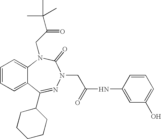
C1=CC=C2C(=C1)N(CC(C(C)(C)C)=O)C(=O)N(CC(NC1=CC(O)=CC=C1)=O)N=C2C1CCCCC1
